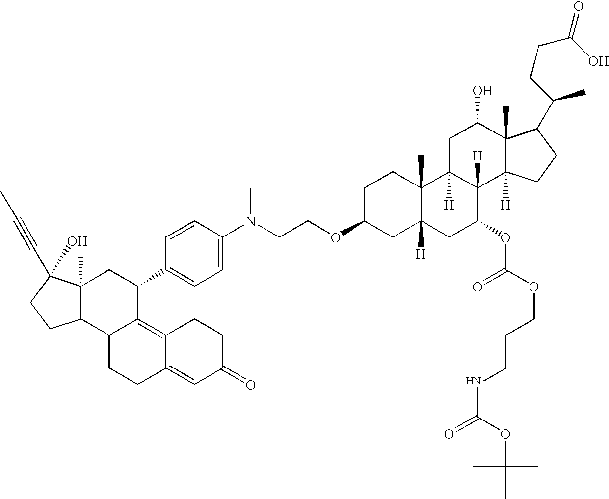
C1C2([H])C([H])(C3([H])C(C)(C1O)C(C(CCC(O)=O)C)CC3)C(OC(OCCCNC(=O)OC(C)(C)C)=O)CC1([H])C2(C)CCC(OCCN(C2=CC=C(C3CC4(C)C(C5C3=C3C(=CC(=O)CC3)CC5)CCC4(O)C#CC)C=C2)C)C1
